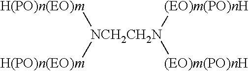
[NCH2CH2N]([H(PO)n(EO)m])([H(PO)n(EO)m])([(EO)m(PO)nH])[(EO)m(PO)nH]
